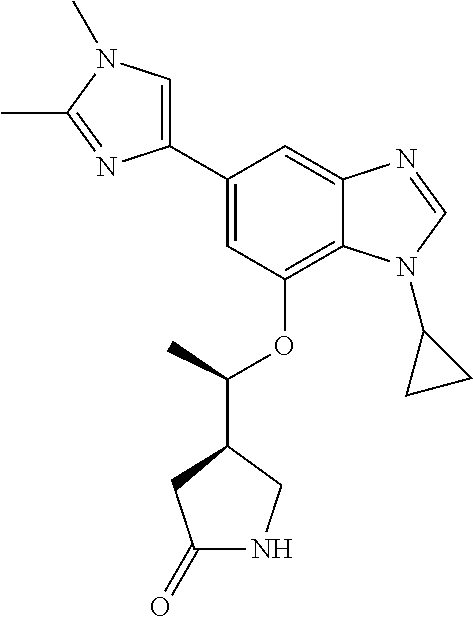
C1(C2=CC(OC(C3CC(=O)NC3)C)=C3C(=C2)N=CN3C2CC2)=CN(C)C(C)=N1
